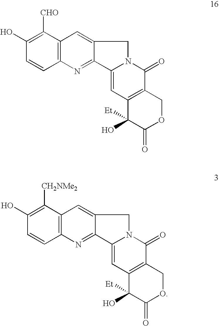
C1(O)=C([CHO])C2=C(C=C1)N=C1C(=C2)CN2C1=CC1=C(C2=O)COC(=O)C1([Et])O.C1(O)=C([CH2NMe2])C2=C(C=C1)N=C1C(=C2)CN2C1=CC1=C(C2=O)COC(=O)C1([Et])O
